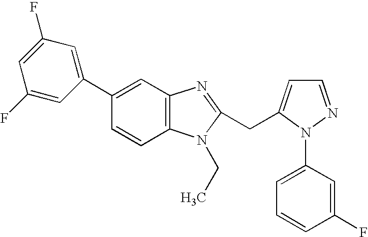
C1(C2=CC(F)=CC(F)=C2)=CC2=C(C=C1)N(CC)C(CC1=CC=NN1C1=CC=CC(F)=C1)=N2
